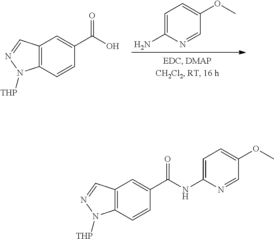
C12=C(C=CC(C(O)=O)=C1)N([THP])N=C2.C1=C(N)N=CC(OC)=C1.C12=C(C=CC(C(=O)NC3=CC=C(OC)C=N3)=C1)N([THP])N=C2
